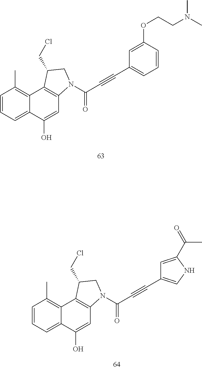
C1=CC=C2C(=C1C)C1=C(C=C2O)N(C(C#CC2=CC=CC(OCCN(C)C)=C2)=O)CC1CCl.C1=CC=C2C(=C1C)C1=C(C=C2O)N(C(C#CC2=CNC(C(C)=O)=C2)=O)CC1CCl
